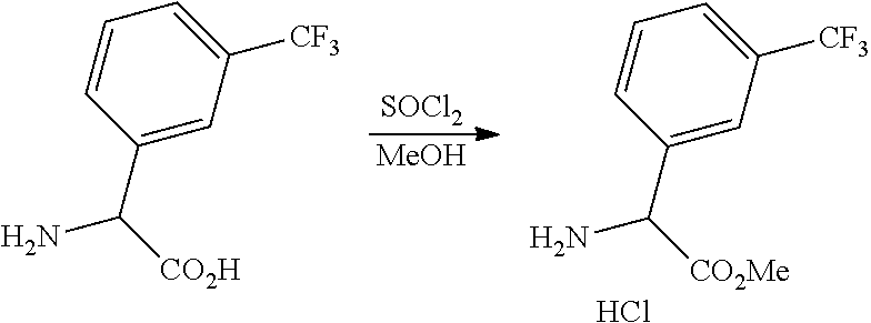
C1=CC(C([CO2H])N)=CC([CF3])=C1.[SOCl2].[MeOH].C1=CC(C([CO2Me])N)=CC([CF3])=C1.Cl
